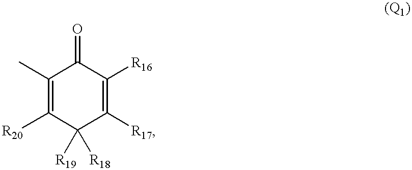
C1(C)=C([R20])C([R19])([R18])C([R17])=C([R16])C1=O
